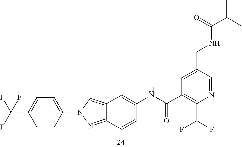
C1=C(CNC(C(C)C)=O)C=NC(C(F)F)=C1C(NC1=CC2=CN(C3=CC=C(C(F)(F)F)C=C3)N=C2C=C1)=O
